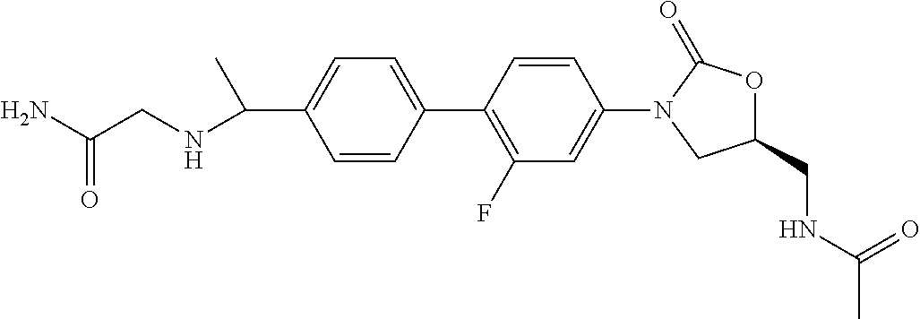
C1(C(NCC(N)=O)C)=CC=C(C2=C(F)C=C(N3C(=O)OC(CNC(C)=O)C3)C=C2)C=C1
